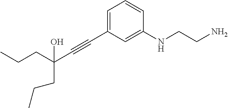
C(#CC1=CC=CC(NCCN)=C1)C(CCC)(CCC)O
